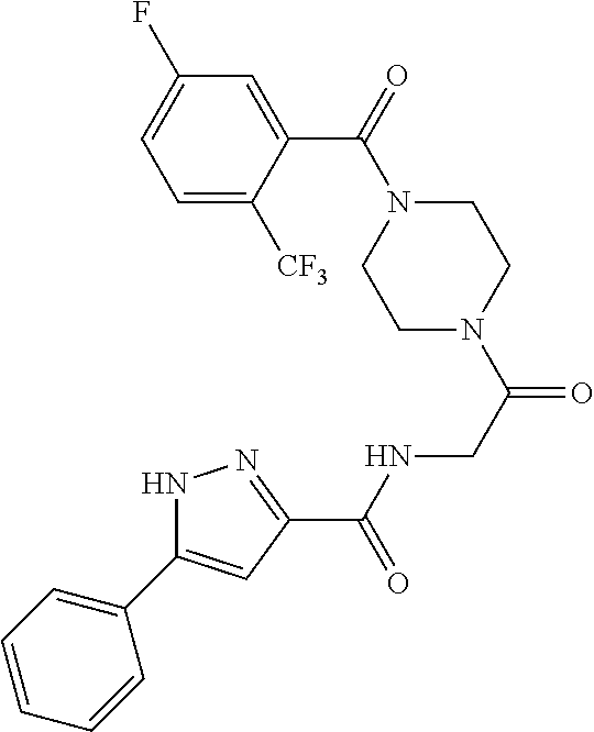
C1(F)=CC=C([CF3])C(C(=O)N2CCN(C(=O)CNC(=O)C3=NNC(C4=CC=CC=C4)=C3)CC2)=C1
